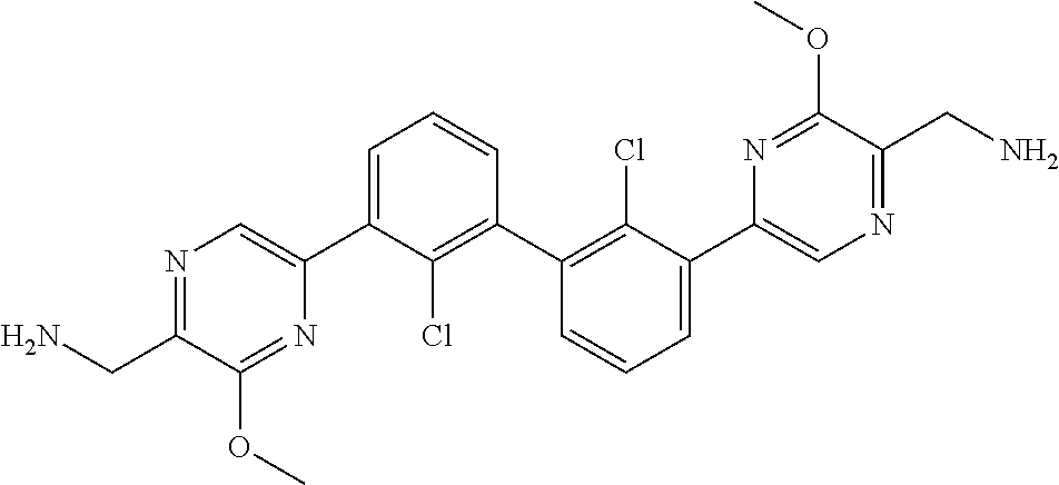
N1=C(CN)C(OC)=NC(C2=CC=CC(C3=C(Cl)C(C4=CN=C(CN)C(OC)=N4)=CC=C3)=C2Cl)=C1
